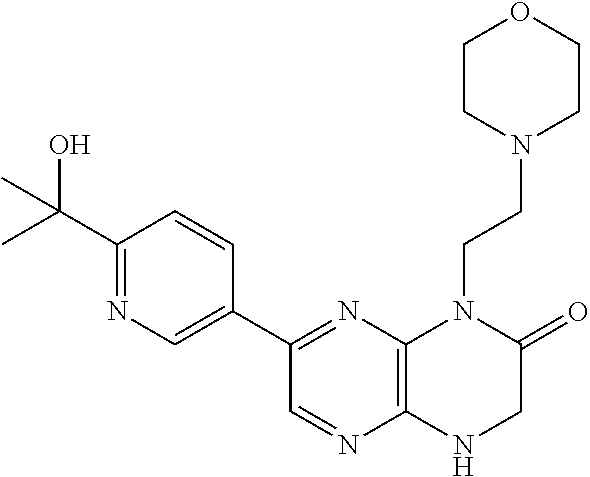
C1(C(O)(C)C)=NC=C(C2=NC3=C(N=C2)NCC(=O)N3CCN2CCOCC2)C=C1
